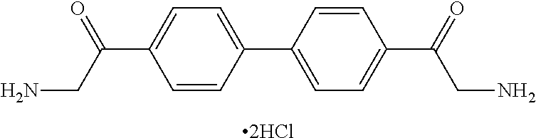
C1=CC(C(CN)=O)=CC=C1C1=CC=C(C(=O)CN)C=C1.[2HCl]
